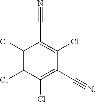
C1(Cl)=C(Cl)C(C#N)=C(Cl)C(C#N)=C1Cl
